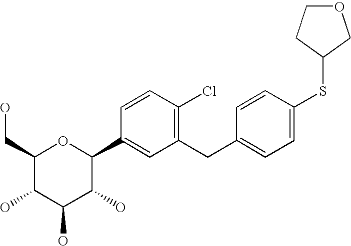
C1(CC2=CC=C(SC3CCOC3)C=C2)=C(Cl)C=CC(C2OC(CO)C(O)C(O)C2O)=C1
